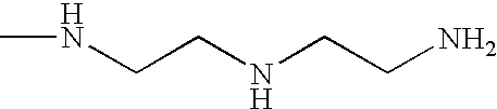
N(CCNCCN)C
